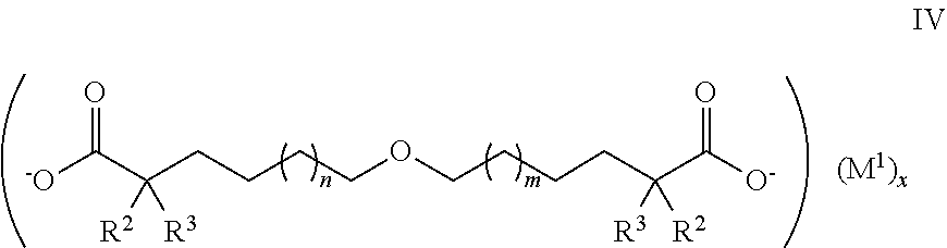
[-O]C(C(CCCCOCCCCC(C([O-])=O)([R2])[R3])([R3])[R2])=O
